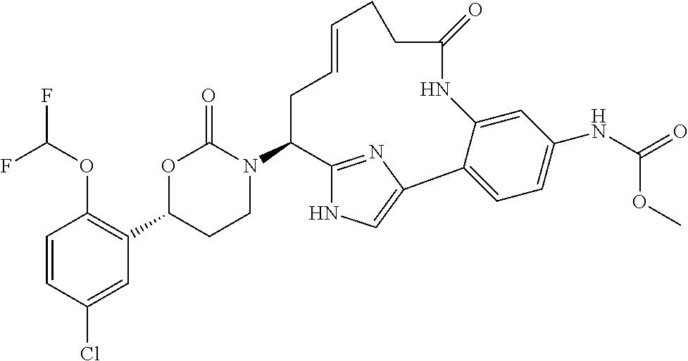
C1=CC(Cl)=CC(C2CCN(C3C4=NC(=CN4)C4=CC=C(NC(=O)OC)C=C4NC(=O)CCC=CC3)C(=O)O2)=C1OC(F)F
